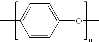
O(C)C1=CC=C(C)C=C1
